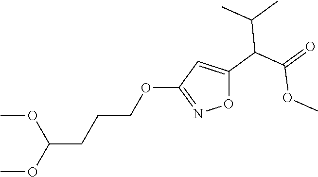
O1C(C(C(=O)OC)C(C)C)=CC(OCCCC(OC)OC)=N1
